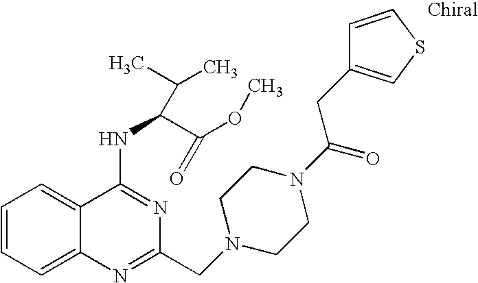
C1=CC=C2C(=C1)C(NC(C(OC)=O)C(C)C)=NC(CN1CCN(C(=O)CC3=CSC=C3)CC1)=N2
